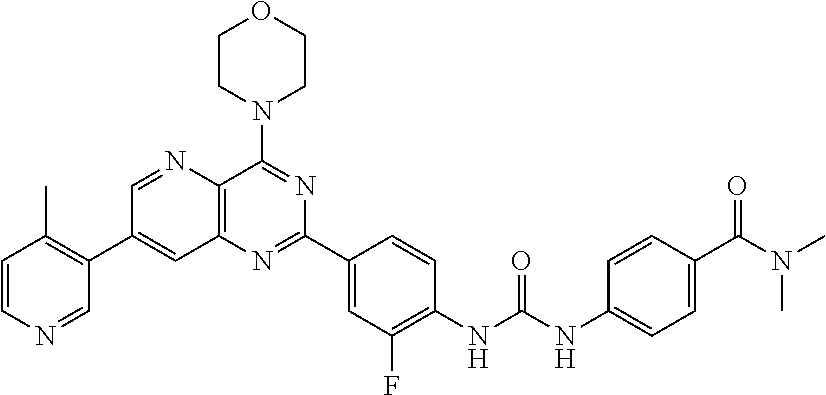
C1=NC2=C(C=C1C1=C(C)C=CN=C1)N=C(C1=CC(F)=C(NC(NC3=CC=C(C(N(C)C)=O)C=C3)=O)C=C1)N=C2N1CCOCC1
